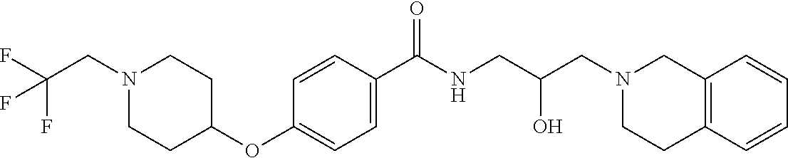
C1=CC(C(NCC(CN2CCC3=C(C2)C=CC=C3)O)=O)=CC=C1OC1CCN(CC(F)(F)F)CC1
